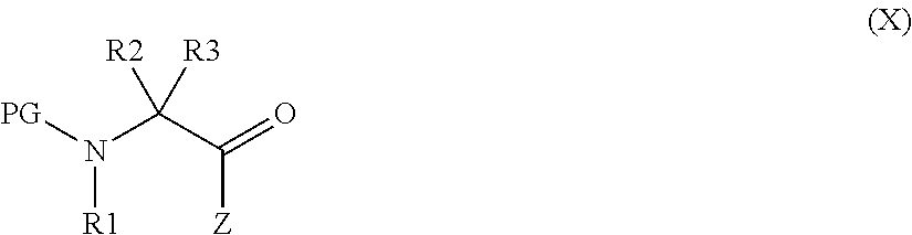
N(C(C(=O)[Z])([R2])[R3])([R1])[PG]
